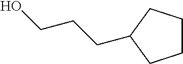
C(CCO)C1CCCC1
